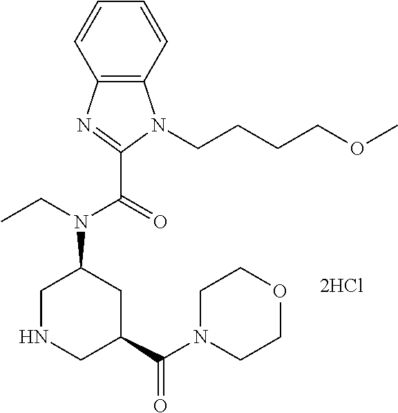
C12=C(C=CC=C1)N(CCCCOC)C(C(N(C1CNCC(C(N3CCOCC3)=O)C1)CC)=O)=N2.[2HCl]
